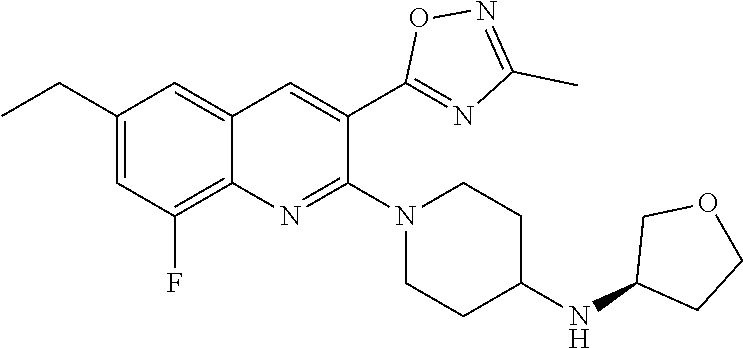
C12=CC(CC)=CC(F)=C1N=C(N1CCC(NC3CCOC3)CC1)C(C1=NC(C)=NO1)=C2
